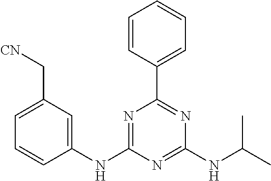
N1=C(NC2=CC(C[CN])=CC=C2)N=C(NC(C)C)N=C1C1=CC=CC=C1
